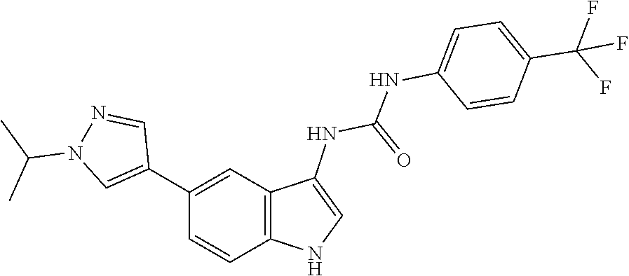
C1=CC(NC(=O)NC2=CNC3=C2C=C(C2=CN(C(C)C)N=C2)C=C3)=CC=C1C(F)(F)F
